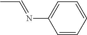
C1=CC=CC=C1N=CC
